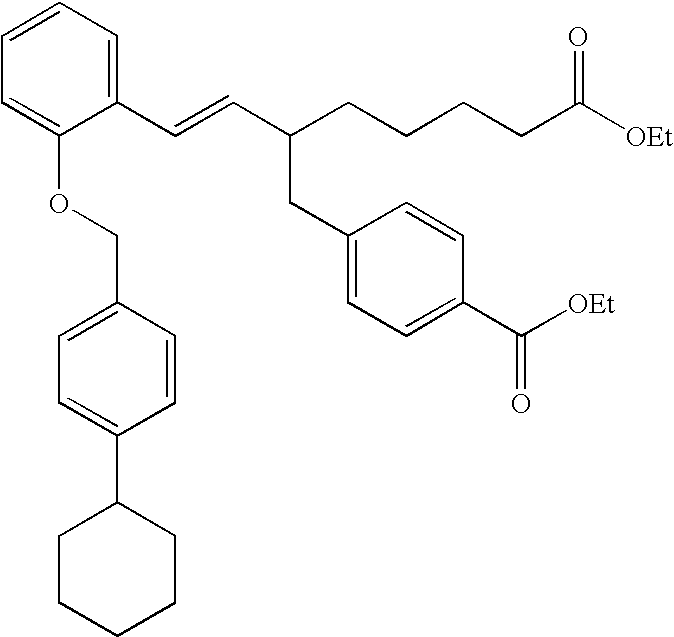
C1(C=CC(CCCCC([OEt])=O)CC2=CC=C(C([OEt])=O)C=C2)=CC=CC=C1OCC1=CC=C(C2CCCCC2)C=C1
